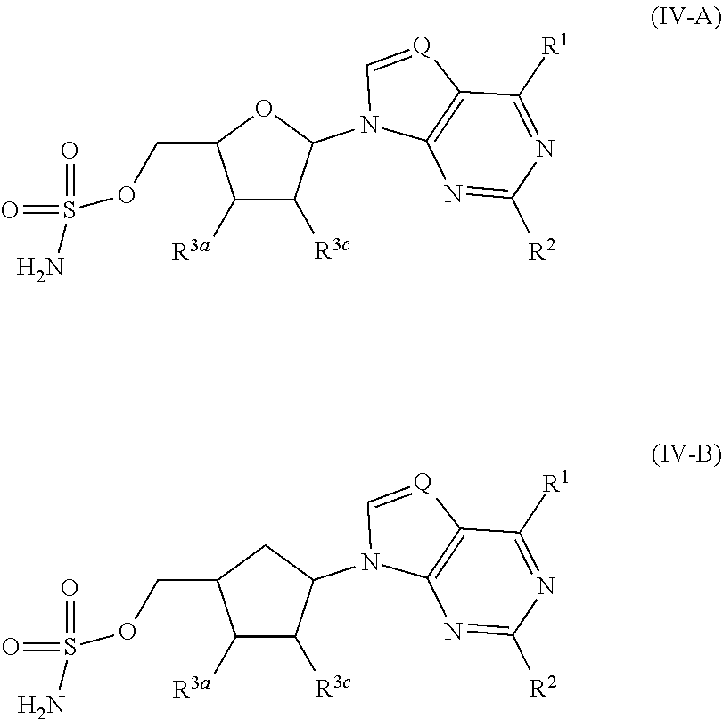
C1([R3a])C([R3c])C(N2C3=C([Q]=C2)C([R1])=NC([R2])=N3)OC1COS(=O)(=O)N.C1([R3a])C([R3c])C(N2C3=C([Q]=C2)C([R1])=NC([R2])=N3)CC1COS(=O)(=O)N
